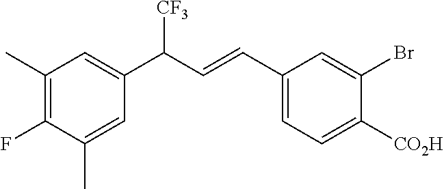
C1(C)=C(F)C(C)=CC(C(C=CC2=CC=C([CO2H])C(Br)=C2)[CF3])=C1
